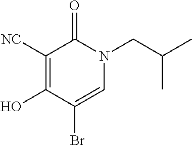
C1([NC])=C(O)C(Br)=CN(CC(C)C)C1=O
